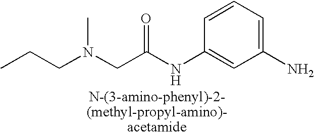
C1=CC=C(N)C=C1NC(CN(C)CCC)=O
